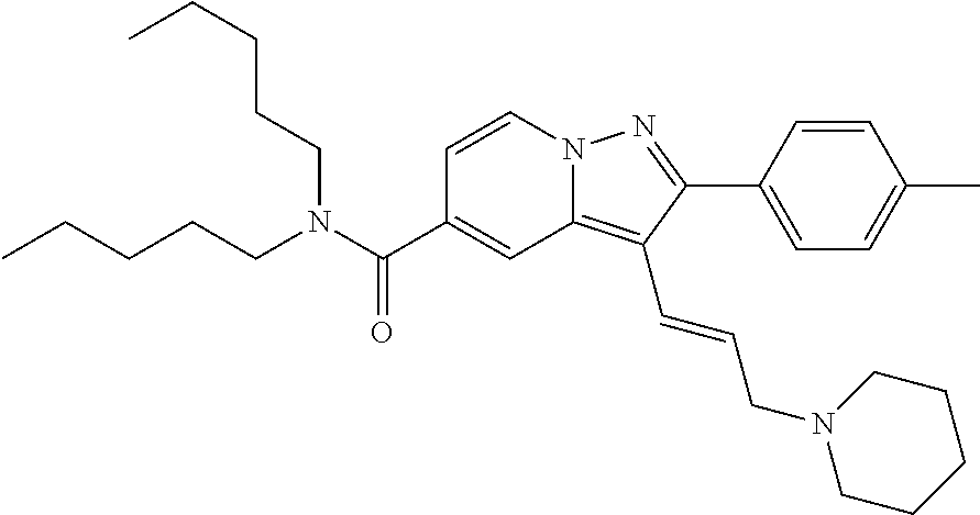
C1=CN2C(=C(C=CCN3CCCCC3)C(C3=CC=C(C)C=C3)=N2)C=C1C(N(CCCCC)CCCCC)=O
